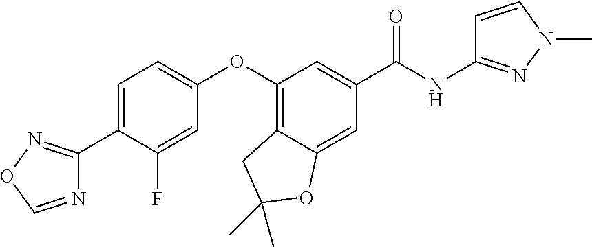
C1=C(C2=NOC=N2)C(F)=CC(OC2=C3C(=CC(C(NC4=NN(C)C=C4)=O)=C2)OC(C)(C)C3)=C1
